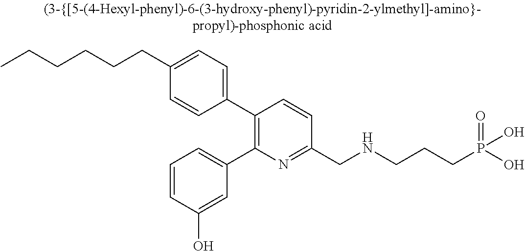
C(CCCC1=CC=C(C2=C(C3=CC=CC(O)=C3)N=C(CNCCCP(O)(O)=O)C=C2)C=C1)CC
